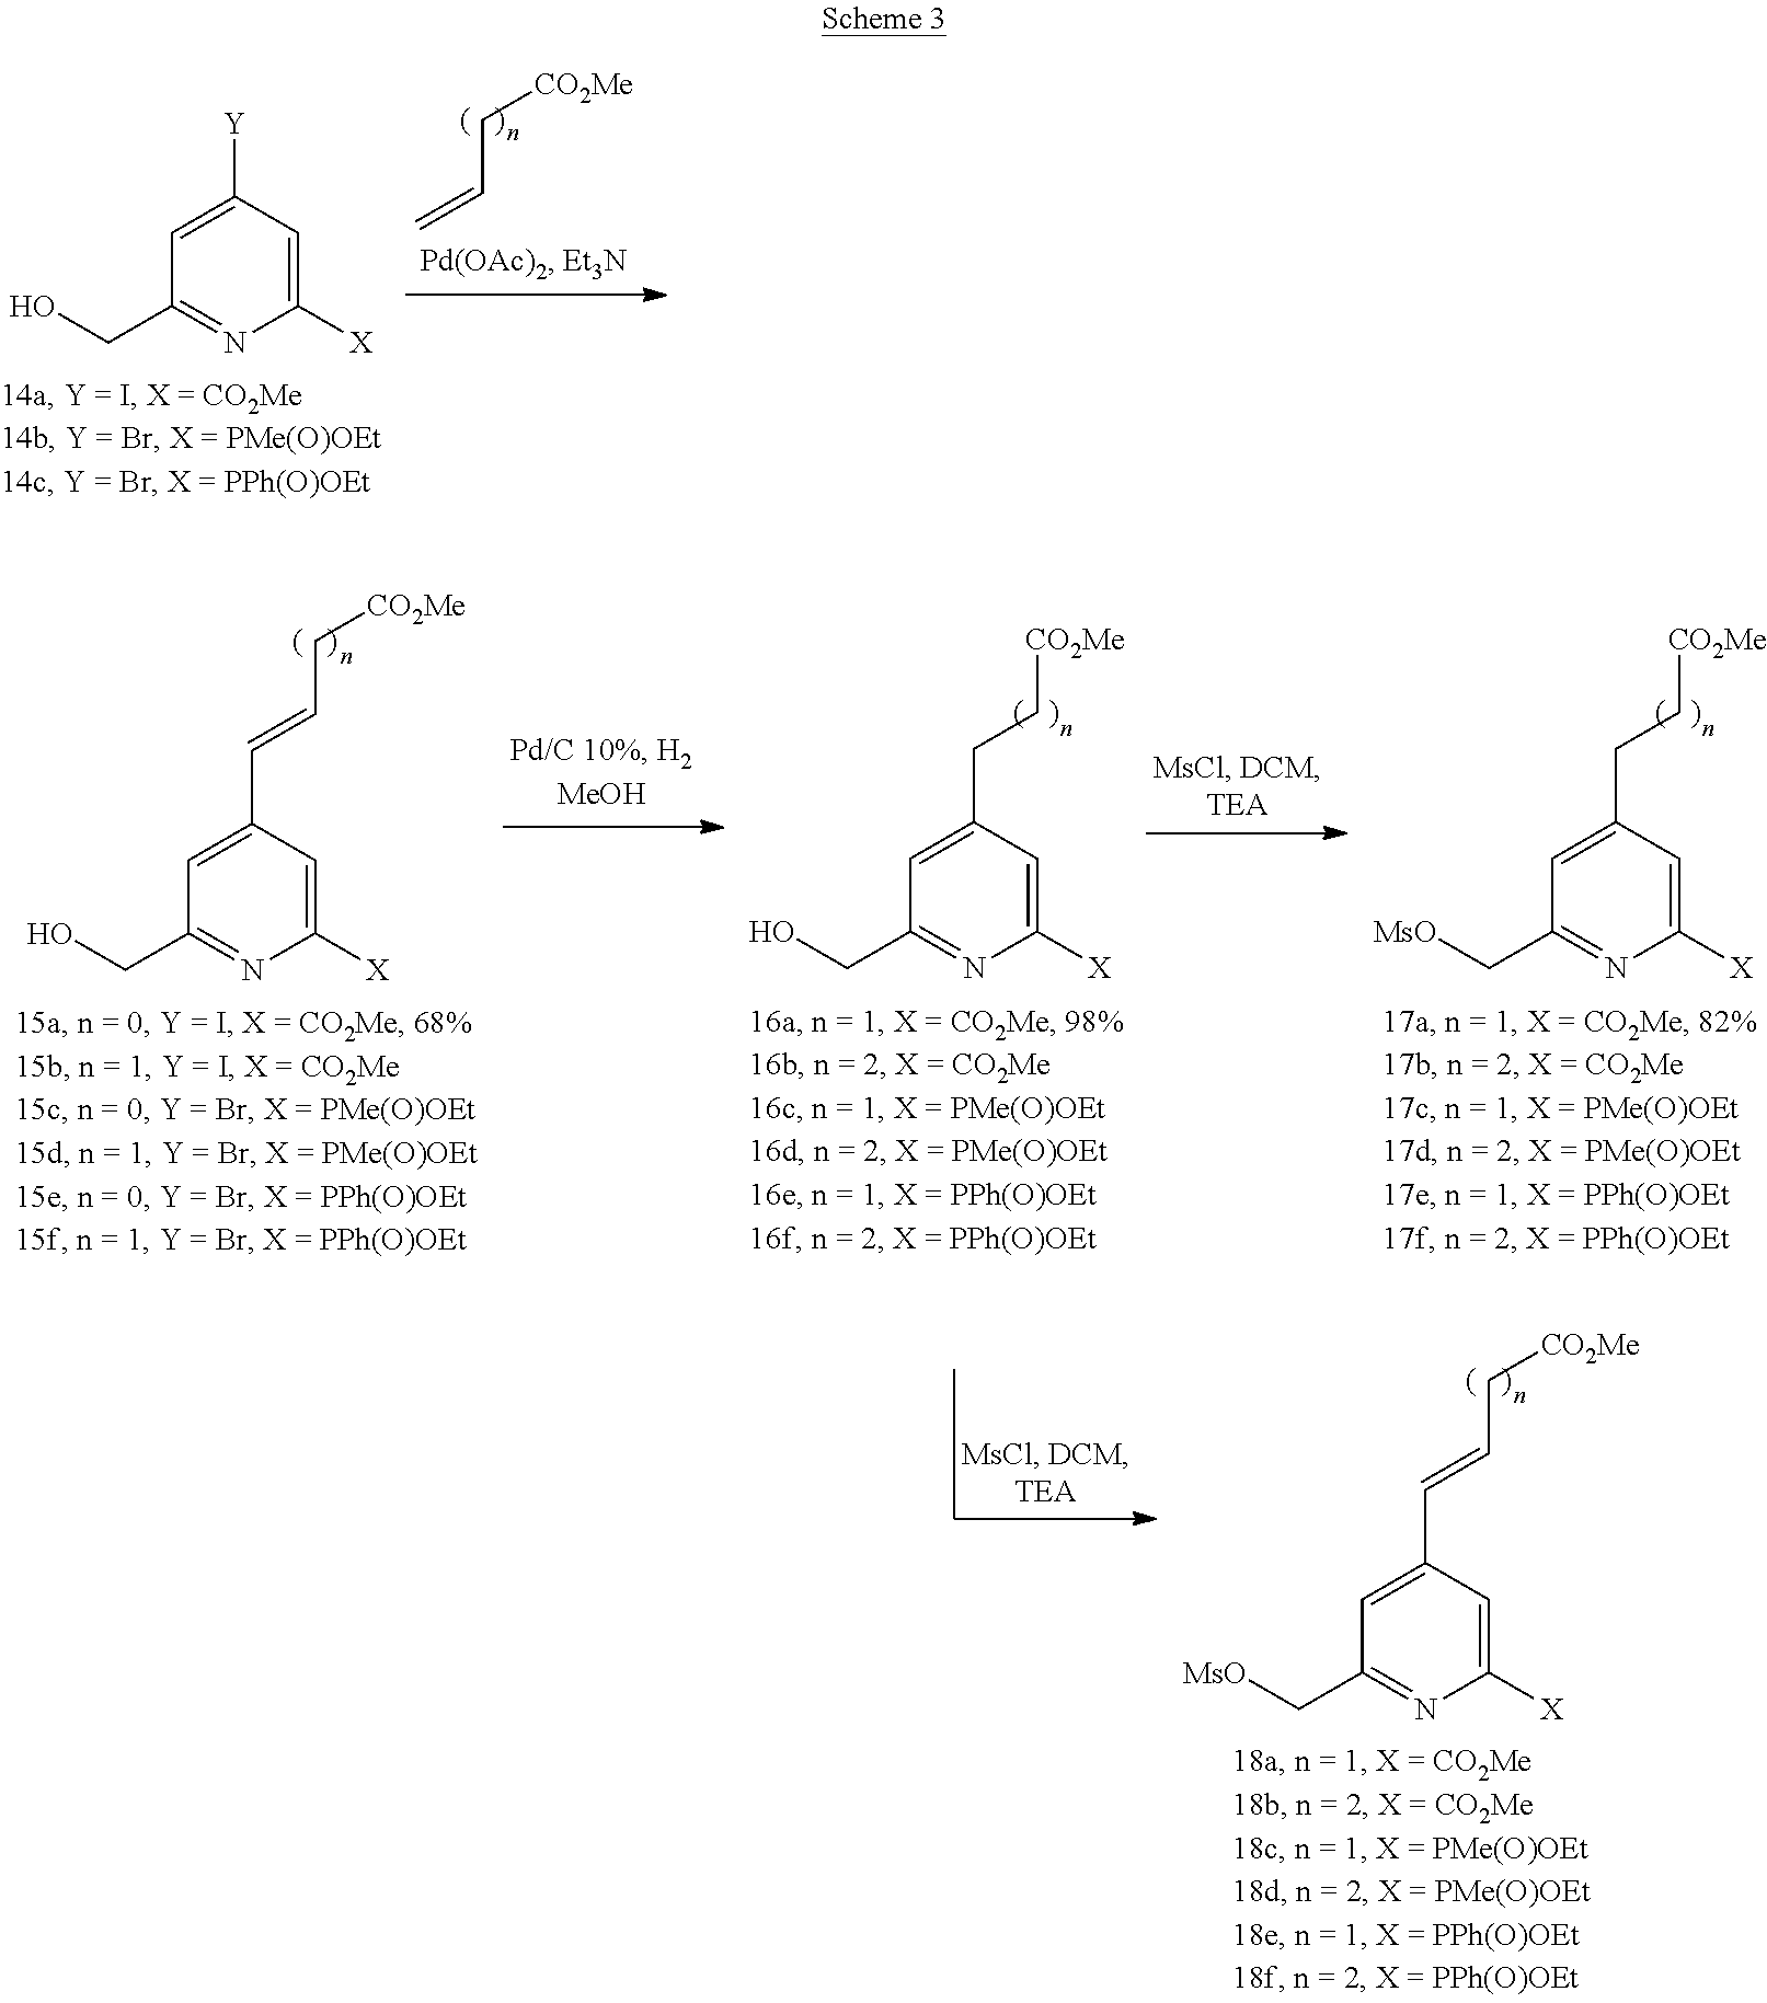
C1=C([Y])C=C([X])N=C1CO.C=CC[CO2Me].C1=C(C=CC[CO2Me])C=C([X])N=C1CO.C1=C(CC[CO2Me])C=C([X])N=C1CO.C1=C(CC[CO2Me])C=C([X])N=C1C[MsO].C1=C(C=CC[CO2Me])C=C([X])N=C1C[MsO]
